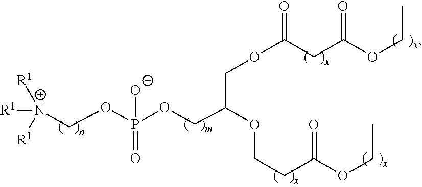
[N+]([R1])([R1])([R1])COP(OCC(COC(CC(OCC)=O)=O)OCCC(OCC)=O)(=O)[O-]
